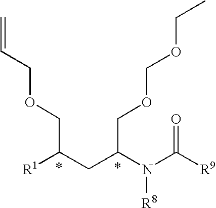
[R1]C(CC(N(C([R9])=O)[R8])COCOCC)COCC=C
